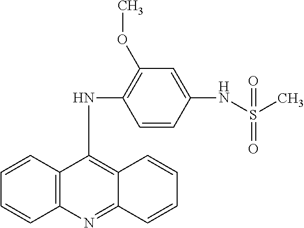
C12=C(C=CC=C1)C(NC1=C(OC)C=C(NS(C)(=O)=O)C=C1)=C1C(=N2)C=CC=C1
